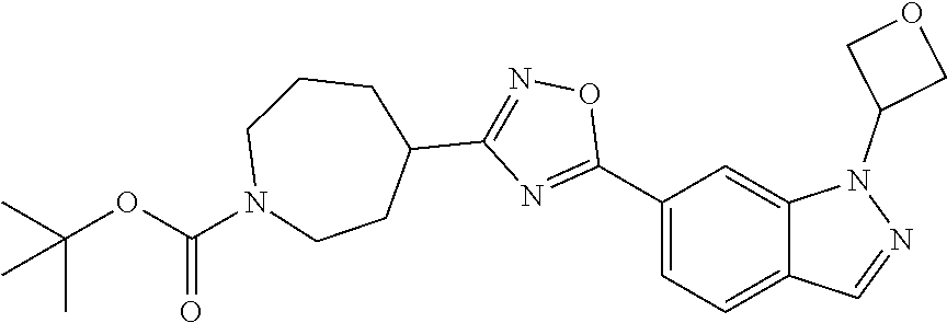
C1(C2=NC(C3CCCN(C(OC(C)(C)C)=O)CC3)=NO2)=CC=C2C(=C1)N(C1COC1)N=C2
